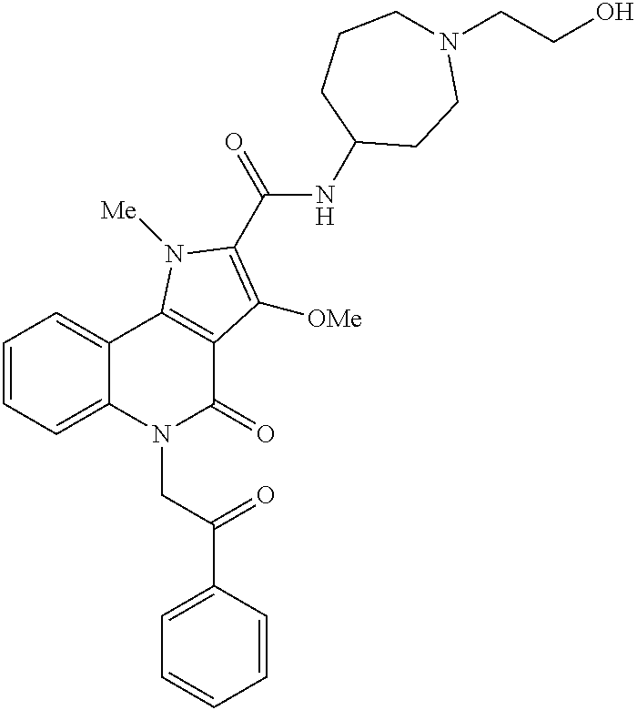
C12=CC=CC=C1C1=C(C(=O)N2CC(C2=CC=CC=C2)=O)C([OMe])=C(C(=O)NC2CCN(CCO)CCC2)N1[Me]
